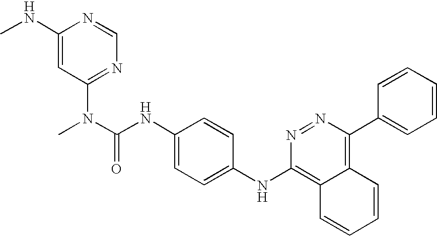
N1=CN=C(N(C(NC2=CC=C(NC3=C4C(=C(C5=CC=CC=C5)N=N3)C=CC=C4)C=C2)=O)C)C=C1NC
